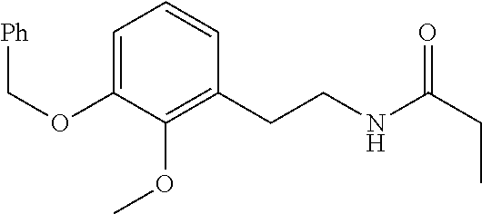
C1=C(OC[Ph])C(OC)=C(CCNC(CC)=O)C=C1
